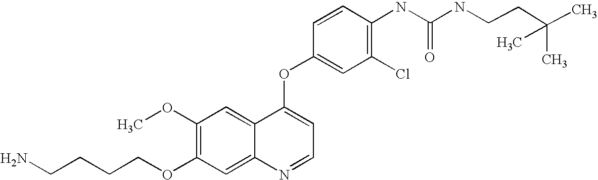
C1=CC(OC2=CC=NC3=CC(OCCCCN)=C(OC)C=C23)=CC(Cl)=C1NC(=O)NCCC(C)(C)C
